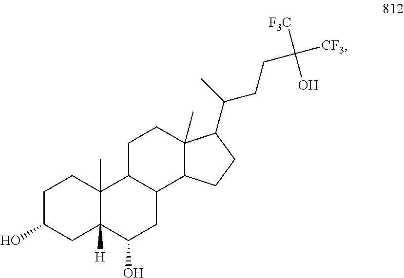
C1C(O)CC2([H])C(C)(C1)C1C(CC2O)C2C(C)(CC1)C(C(CCC([CF3])(O)[F3C])C)CC2
